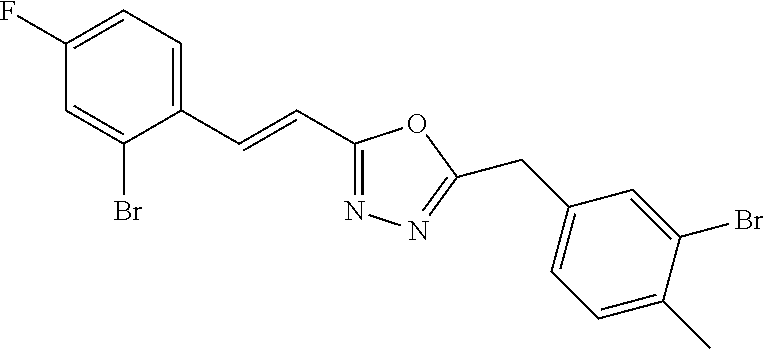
C1(F)=CC=C(C=CC2=NN=C(CC3=CC=C(C)C(Br)=C3)O2)C(Br)=C1
